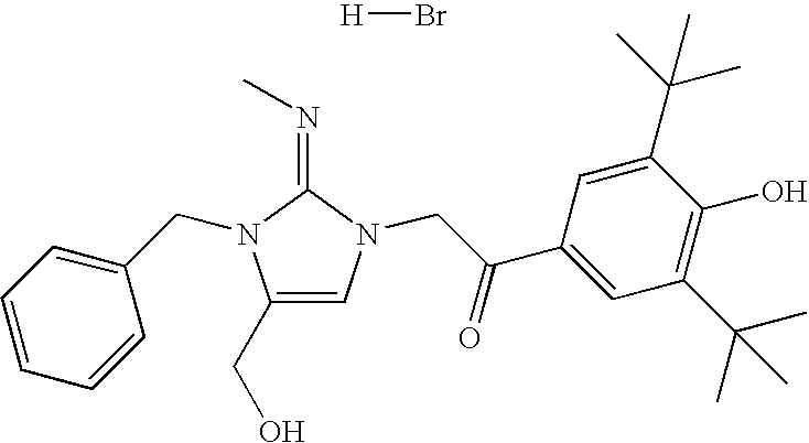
C1(CO)=CN(CC(C2=CC(C(C)(C)C)=C(O)C(C(C)(C)C)=C2)=O)C(=NC)N1CC1=CC=CC=C1.[H]Br
